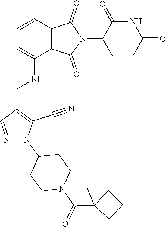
C1CC(=O)NC(=O)C1N1C(=O)C2=C(C1=O)C(NCC1=C(C#N)N(C3CCN(C(C4(C)CCC4)=O)CC3)N=C1)=CC=C2
